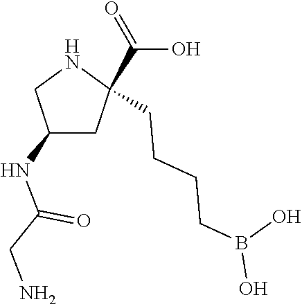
C(C1(C(O)=O)CC(NC(CN)=O)CN1)CCCB(O)O
